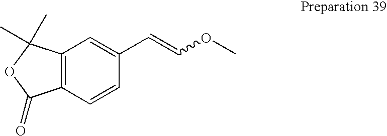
C12=C(C=CC(C=COC)=C1)C(=O)OC2(C)C
